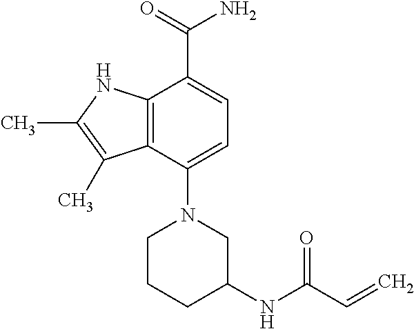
C1C(NC(C=C)=O)CN(C2=CC=C(C(=O)N)C3=C2C(C)=C(C)N3)CC1
